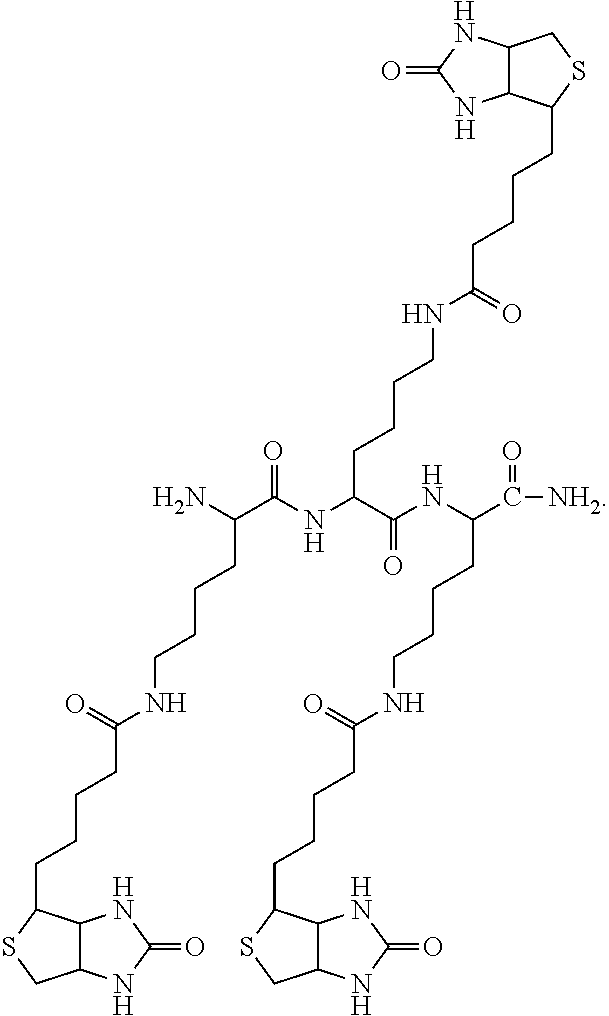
NC(C(NC(C(NC(C([NH2])=O)CCCCNC(=O)CCCCC1C2C(NC(=O)N2)CS1)=O)CCCCNC(=O)CCCCC1C2C(CS1)NC(=O)N2)=O)CCCCNC(=O)CCCCC1C2C(NC(=O)N2)CS1
